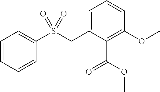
S(CC1=CC=CC(OC)=C1C(OC)=O)(=O)(=O)C1=CC=CC=C1
